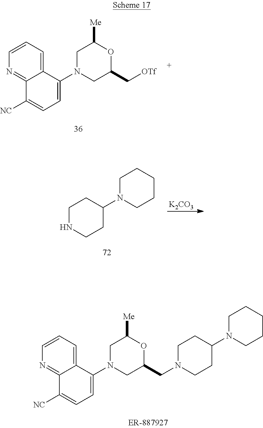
C12=CC=CN=C1C([NC])=CC=C2N1CC(C[OTf])OC([Me])C1.C1NCCC(N2CCCCC2)C1.[K2CO3].C12=CC=CN=C1C([NC])=CC=C2N1CC(CN2CCC(N3CCCCC3)CC2)OC([Me])C1
